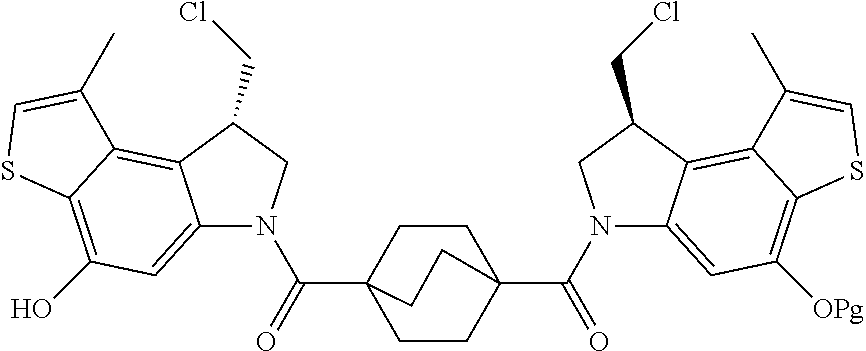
C1CC2(C(=O)N3C4=CC([OPg])=C5C(=C4C(CCl)C3)C(C)=CS5)CCC1(C(=O)N1C3=CC(O)=C4C(=C3C(CCl)C1)C(C)=CS4)CC2
